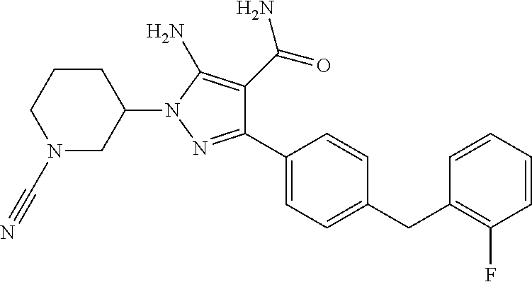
C1(C2=CC=C(CC3=C(F)C=CC=C3)C=C2)=NN(C2CCCN(C#N)C2)C(N)=C1C(=O)N
